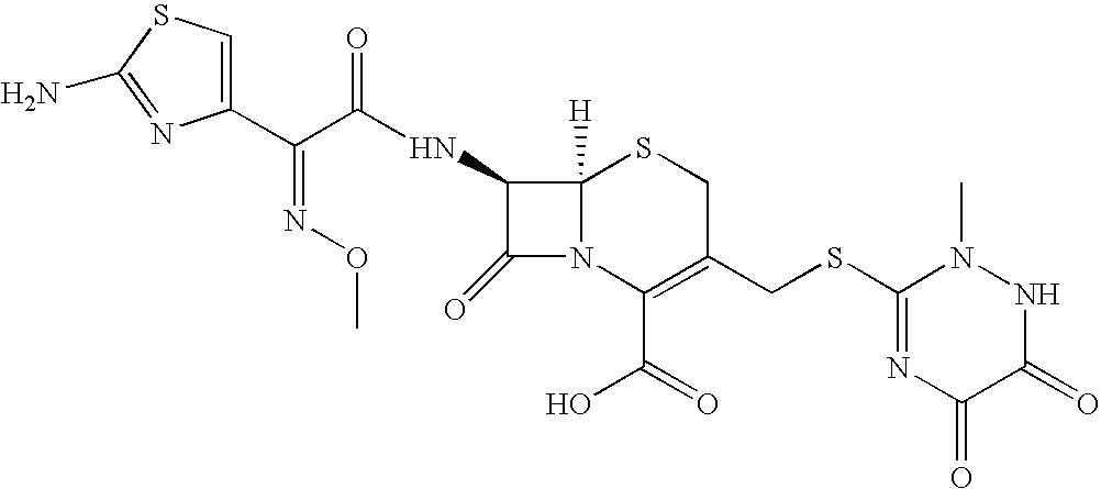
C1(C(C(NC2C(=O)N3C2([H])SCC(CSC2=NC(=O)C(=O)NN2C)=C3C(=O)O)=O)=NOC)=CSC(N)=N1
